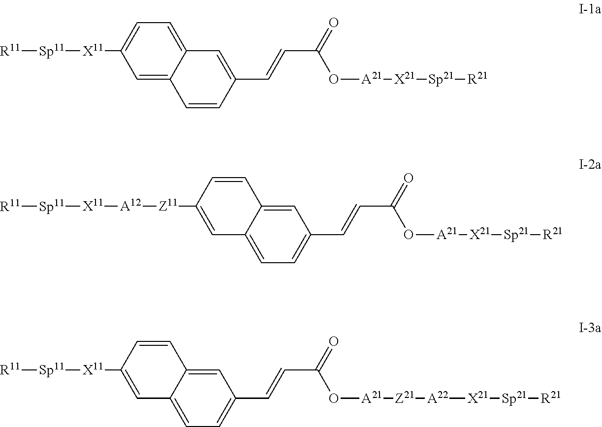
C1=C2C(=CC=C1[X11][Sp11][R11])C=C(C=CC(=O)O[A21][X21][Sp21][R21])C=C2.C1=C([Z11][A12][X11][Sp11][R11])C=CC2=CC(C=CC(=O)O[A21][X21][Sp21][R21])=CC=C12.C1=C([X11][Sp11][R11])C=CC2=CC(C=CC(=O)O[A21][Z21][A22][X21][Sp21][R21])=CC=C12
